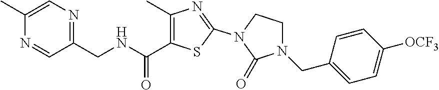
C1(C)=C(C(NCC2=NC=C(C)N=C2)=O)SC(N2C(=O)N(CC3=CC=C([OCF3])C=C3)CC2)=N1
